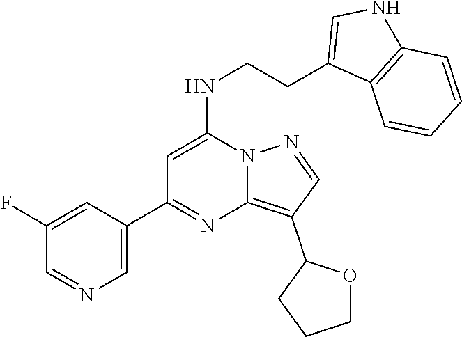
C12=C(C3OCCC3)C=NN1C(NCCC1=CNC3=C1C=CC=C3)=CC(C1=CN=CC(F)=C1)=N2
